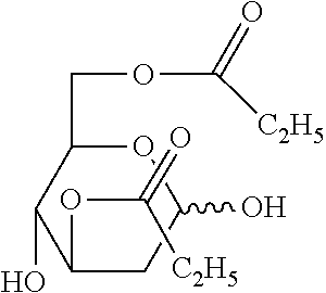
O=C(OC1C(O)C(COC([C2H5])=O)OC(O)C1)[C2H5]
